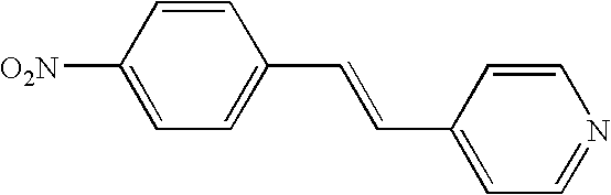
C1([O2N])=CC=C(C=CC2=CC=NC=C2)C=C1
